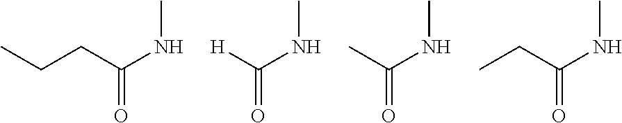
CCCC(NC)=O.[H]C(NC)=O.CC(NC)=O.CCC(NC)=O
